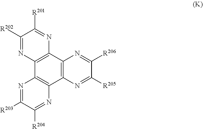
C1([R202])=NC2=C(N=C1[R201])C1=C(C3=C2N=C([R203])C([R204])=N3)N=C([R205])C([R206])=N1
